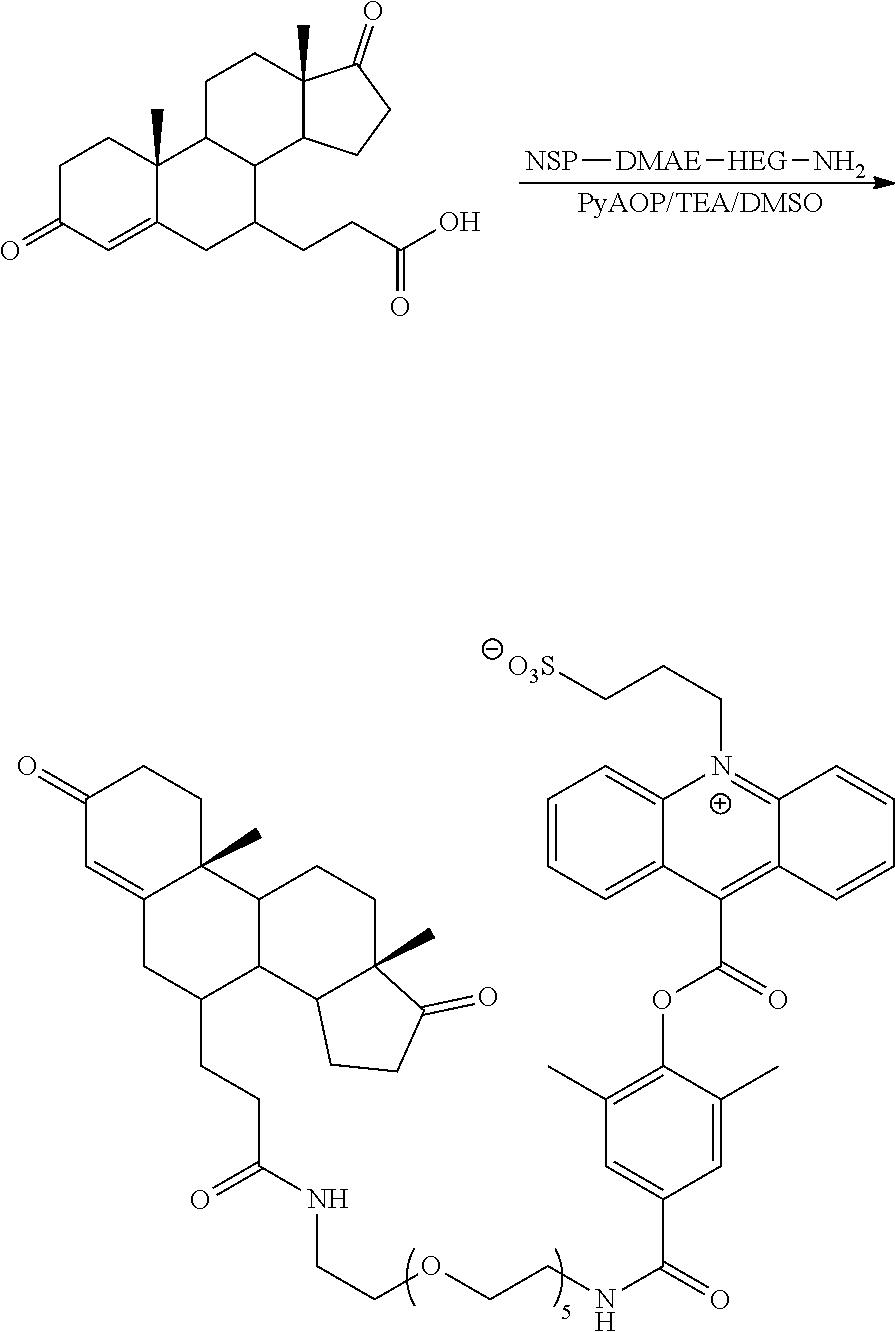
[NSP][DMAE][HEG]N.C1C(=O)C=C2C(C)(C1)C1C(C(CCC(O)=O)C2)C2C(C)(CC1)C(=O)CC2.N(C(=O)C1=CC(C)=C(OC(=O)C2=C3C(=[N+](CCC[O3S])C4=CC=CC=C24)C=CC=C3)C(C)=C1)CCOCCNC(CCC1C2C(C3(C)C(=CC(=O)CC3)C1)CCC1(C)C2CCC1=O)=O
